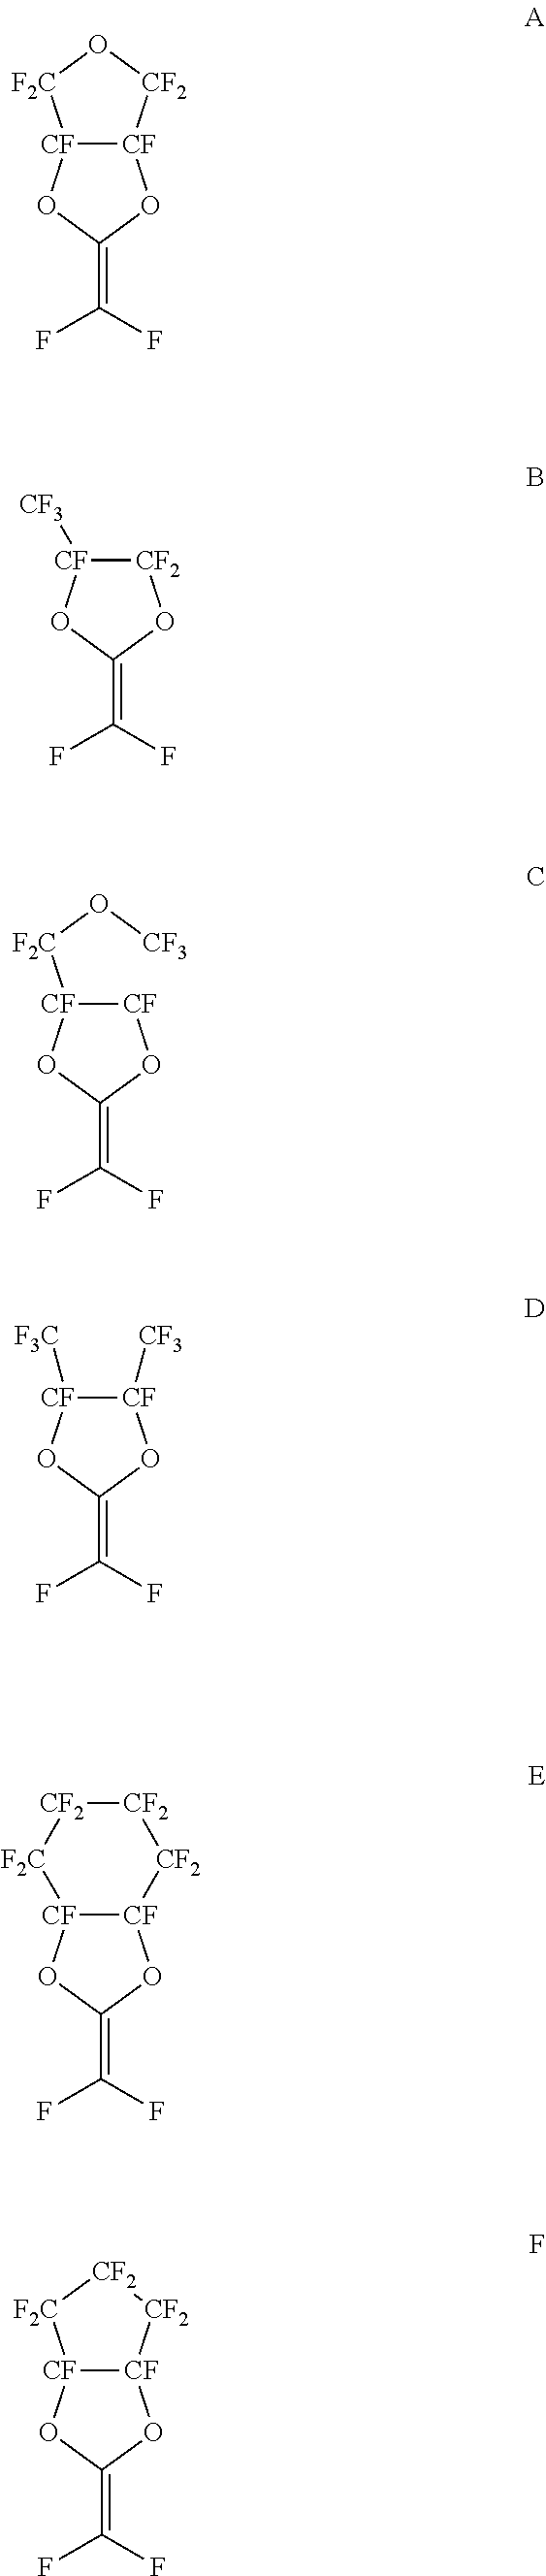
[CF]12[CF]([CF2]O[F2C]1)OC(=C(F)F)O2.[CF]1([CF3])[CF2]OC(=C(F)F)O1.[CF]1([F2C]O[CF3])[CF]OC(=C(F)F)O1.[CF]1([F3C])[CF]([CF3])OC(=C(F)F)O1.[CF]12[CF](OC(=C(F)F)O1)[CF2][CF2][CF2][F2C]2.[CF]12[CF]([CF2][CF2][F2C]1)OC(=C(F)F)O2
